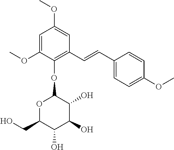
C1(OC)=CC(OC)=CC(C=CC2=CC=C(OC)C=C2)=C1OC1OC(CO)C(O)C(O)C1O
